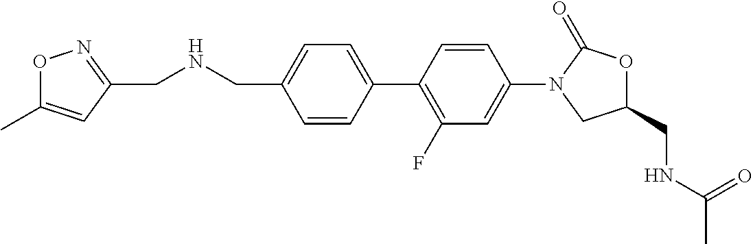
C1(CNC(C)=O)OC(=O)N(C2=CC(F)=C(C3=CC=C(CNCC4=NOC(C)=C4)C=C3)C=C2)C1
